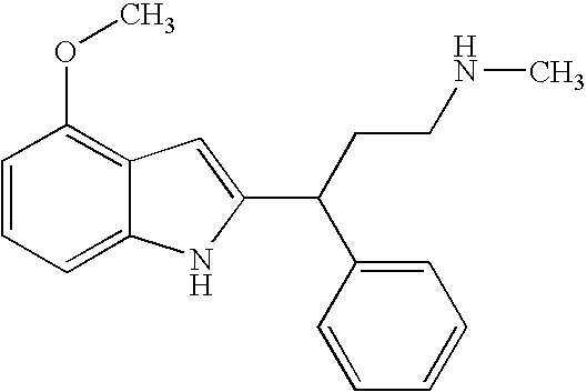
C1=CC=C2C(=C1OC)C=C(C(C1=CC=CC=C1)CCNC)N2
